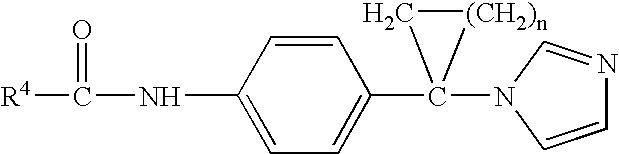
[R4]C(=O)NC1=CC=C(C2(N3C=CN=C3)C[(CH2)n]2)C=C1
